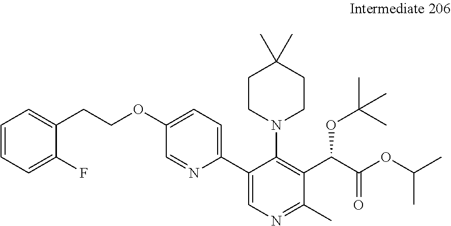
C1(CCOC2=CC=C(C3=CN=C(C)C(C(C(OC(C)C)=O)OC(C)(C)C)=C3N3CCC(C)(C)CC3)N=C2)=CC=CC=C1F
